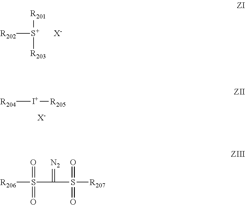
[R204][I+][R205].[X-].[R201][S+]([R202])[R203].[X-].[R206]S(C(=[N2])S([R207])(=O)=O)(=O)=O
